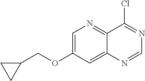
C1=C(OCC2CC2)C=C2C(=N1)C(Cl)=NC=N2
